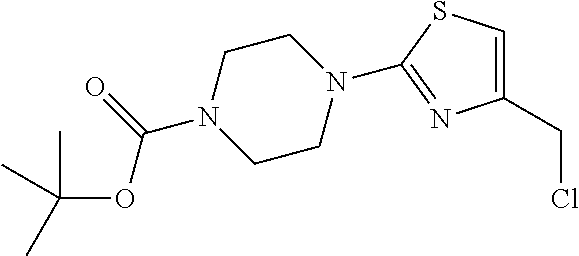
C1CN(C2=NC(CCl)=CS2)CCN1C(OC(C)(C)C)=O
